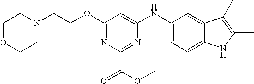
N1(CCOC2=NC(C(OC)=O)=NC(NC3=CC=C4C(=C3)C(C)=C(C)N4)=C2)CCOCC1
